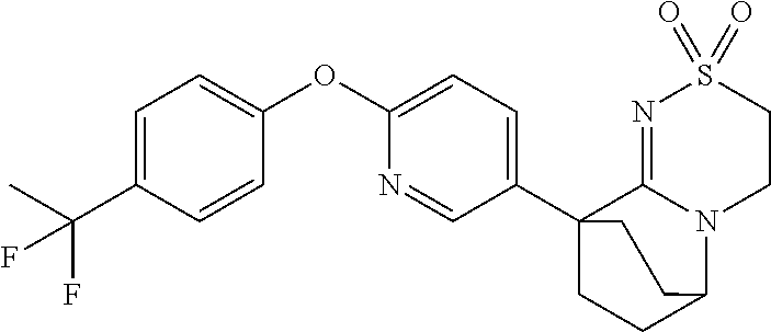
C1=C(C(C)(F)F)C=CC(OC2=CC=C(C34CCC(N5C3=NS(=O)(=O)CC5)CC4)C=N2)=C1
